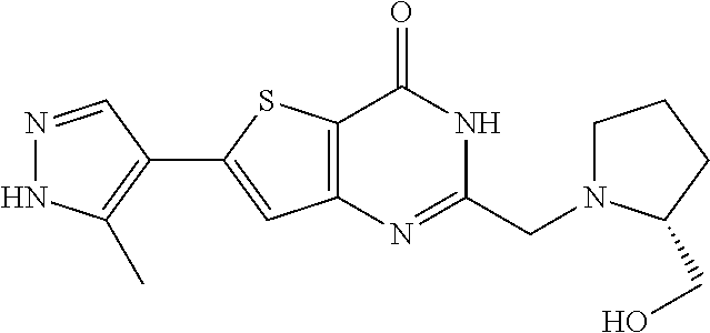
N1=CC(C2=CC3=C(S2)C(=O)NC(CN2CCCC2CO)=N3)=C(C)N1
